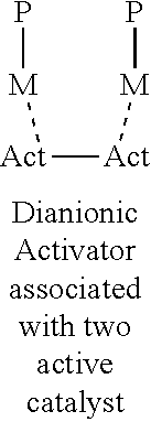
[Act]([Act][M]P)[M]P
